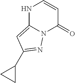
N1C2=CC(C3CC3)=NN2C(=O)C=C1
